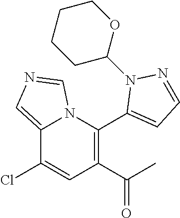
C12=CN=CN1C(C1=CC=NN1C1OCCCC1)=C(C(C)=O)C=C2Cl
